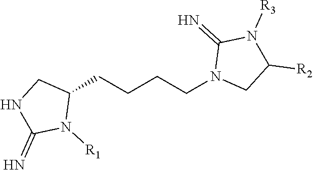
C1(CCCCN2CC([R2])N([R3])C2=N)CNC(=N)N1[R1]
